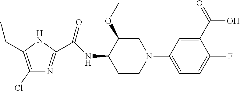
C1(Cl)=C(CC)NC(C(NC2C(OC)CN(C3=CC=C(F)C(C(=O)O)=C3)CC2)=O)=N1
